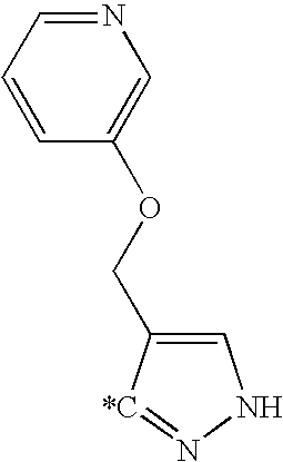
C1=C(COC2=CN=CC=C2)[*C]=NN1
